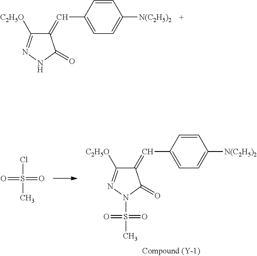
C1(C=C2C([C2H5O])=NNC2=O)=CC=C([N(C2H5)2])C=C1.C1(C=C2C([C2H5O])=NN(S(=O)(C)=O)C2=O)=CC=C([N(C2H5)2])C=C1.S(=O)(C)(=O)Cl
